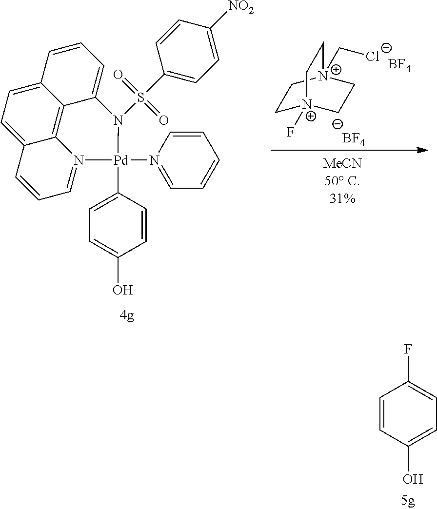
C1=CC(O)=CC=C1F.C1[N+]2(C[Cl-])CC[N+](F)(C1)CC2.[BF4].[BF4].C1=C2C3=C4C(=CC=C3C=C1)C=CC=N4[Pd](N1=CC=CC=C1)(C1=CC=C(O)C=C1)N2S(C1=CC=C([NO2])C=C1)(=O)=O
